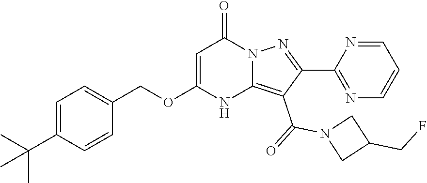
N1=C(C2=NN3C(=C2C(=O)N2CC(CF)C2)NC(OCC2=CC=C(C(C)(C)C)C=C2)=CC3=O)N=CC=C1
